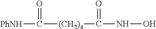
[PhNH]C(=O)[(CH2)4]C(NO)=O
